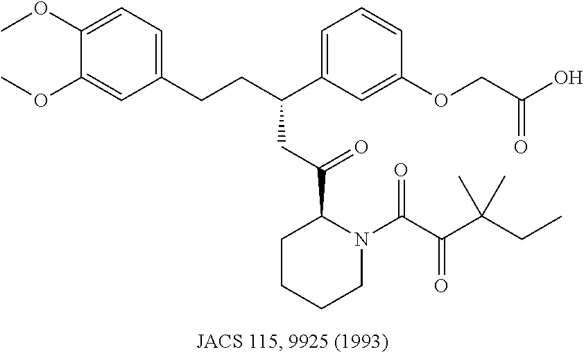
C1(CCC(C2=CC=CC(OCC(=O)O)=C2)CC(C2CCCCN2C(C(=O)C(C)(C)CC)=O)=O)=CC=C(OC)C(OC)=C1
